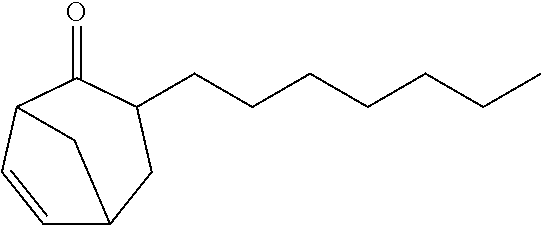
C1=CC2C(=O)C(CCCCCCC)CC1C2
